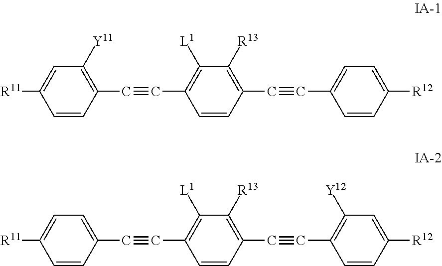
C1([L1])=C(C#CC2=C([Y11])C=C([R11])C=C2)C=CC(C#CC2=CC=C([R12])C=C2)=C1[R13].C1([L1])=C(C#CC2=CC=C([R11])C=C2)C=CC(C#CC2=C([Y12])C=C([R12])C=C2)=C1[R13]
